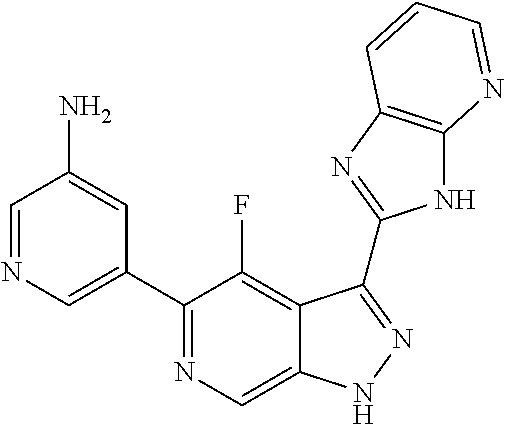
C1=NC=C(C2=NC=C3C(=C2F)C(C2=NC4=C(N2)N=CC=C4)=NN3)C=C1N
